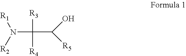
C(C(O)[R5])([R3])(N([R1])[R2])[R4]
